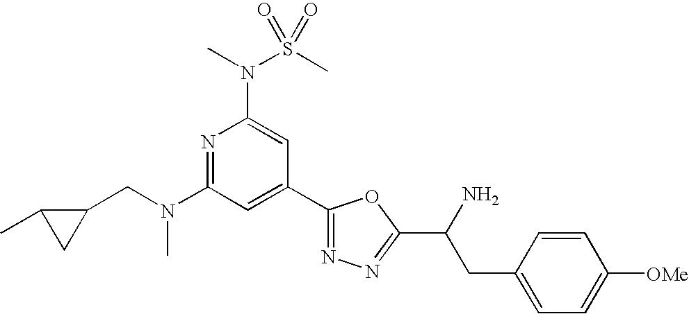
N1=C(N(CC2C(C)C2)C)C=C(C2=NN=C(C(N)CC3=CC=C([OMe])C=C3)O2)C=C1N(S(C)(=O)=O)C
